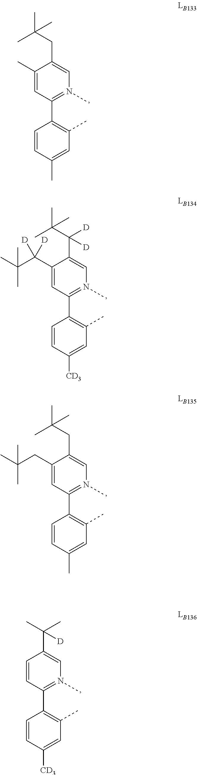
C1=CC(C)=CC(C)=C1C1=N(C)C=C(CC(C)(C)C)C(C)=C1.C1=CC([CD3])=CC(C)=C1C1=N(C)C=C(C(C(C)(C)C)([D])[D])C(C(C(C)(C)C)([D])[D])=C1.C1=CC(C)=CC(C)=C1C1=N(C)C=C(CC(C)(C)C)C(CC(C)(C)C)=C1.C1=CC([CD3])=CC(C)=C1C1=N(C)C=C(C(C)(C)[D])C=C1
